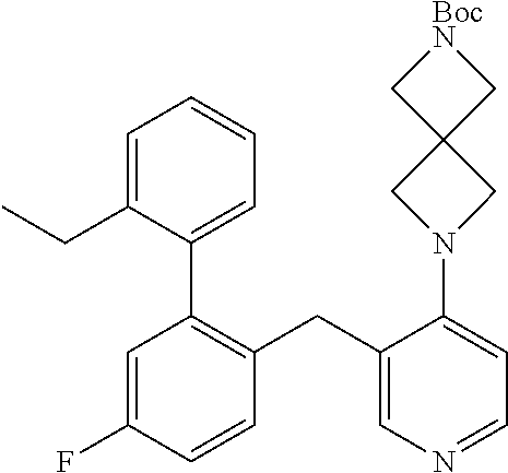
C1=C(F)C=CC(CC2=CN=CC=C2N2CC3(C2)C[BocN]C3)=C1C1=CC=CC=C1CC
